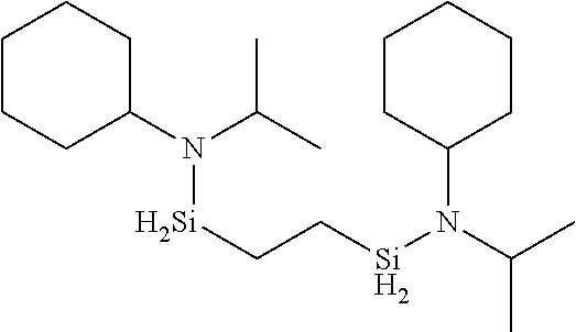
N([Si]CC[Si]N(C(C)C)C1CCCCC1)(C1CCCCC1)C(C)C
